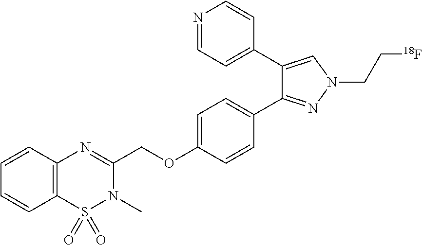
C1=CC2=C(C=C1)N=C(COC1=CC=C(C3=NN(CC[18F])C=C3C3=CC=NC=C3)C=C1)N(C)S2(=O)=O
